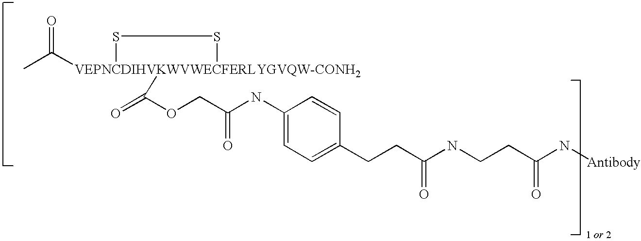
CC([VEPNCDIHVKWVWECFERLYGVQW-CONH2]1(C(=O)OCC(NC2=CC=C(CCC(NCCC(N[Antibody])=O)=O)C=C2)=O)SS1)=O
